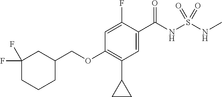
C(OC1=C(C2CC2)C=C(C(NS(NC)(=O)=O)=O)C(F)=C1)C1CC(F)(F)CCC1
